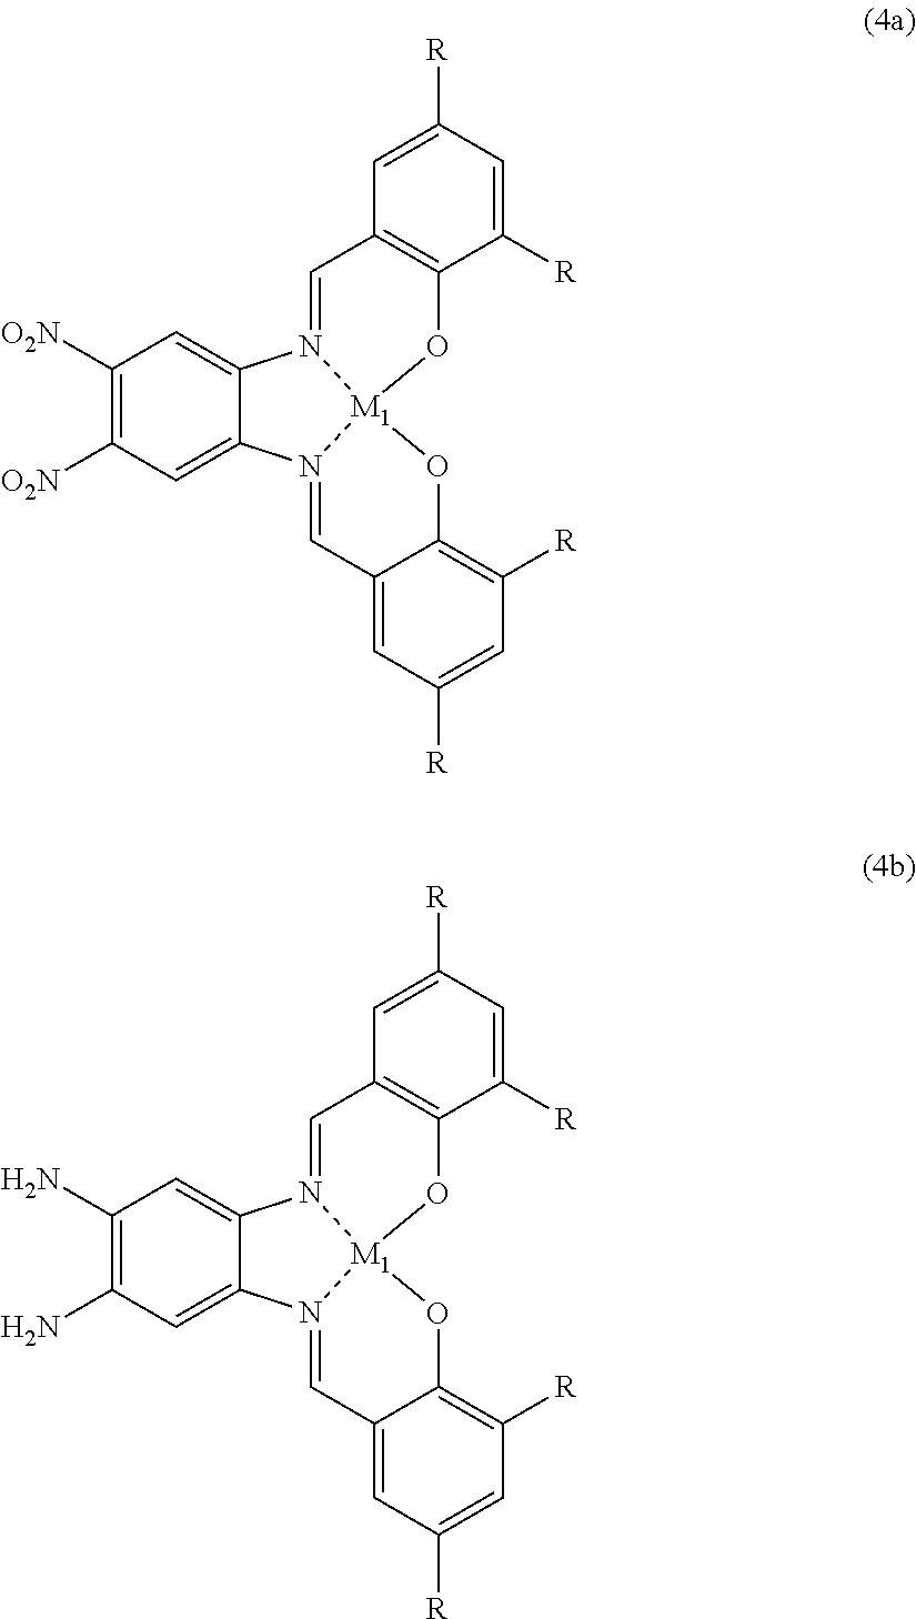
C1([O2N])=C([O2N])C=C2C(=C1)N1=CC3=C(C([R])=CC([R])=C3)O[M1]13N2=CC1=CC([R])=CC([R])=C1O3.C1(N)=C(N)C=C2C(=C1)N1=CC3=C(C([R])=CC([R])=C3)O[M1]13N2=CC1=CC([R])=CC([R])=C1O3
